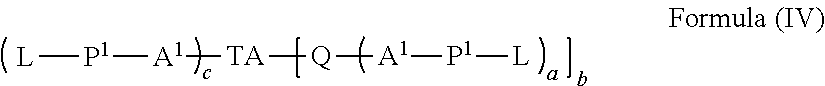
[TA]([Q][A1][P1][L])[A1][P1][L]
